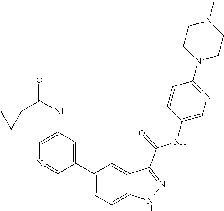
C1(C2=CC=C3C(=C2)C(C(NC2=CN=C(N4CCN(C)CC4)C=C2)=O)=NN3)=CC(NC(=O)C2CC2)=CN=C1
